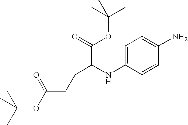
C1=C(NC(C(=O)OC(C)(C)C)CCC(OC(C)(C)C)=O)C(C)=CC(N)=C1
